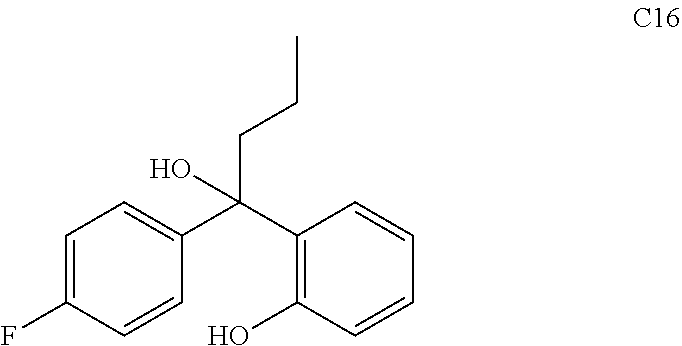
C1=C(F)C=CC(C(C2=C(O)C=CC=C2)(O)CCC)=C1
